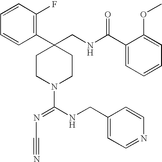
C1(C2(CNC(C3=CC=CC=C3OC)=O)CCN(C(NCC3=CC=NC=C3)=NC#N)CC2)=C(F)C=CC=C1
